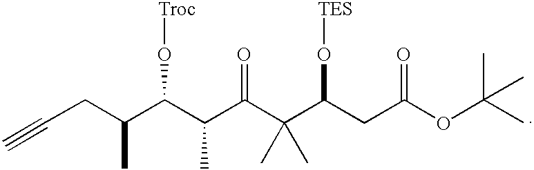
C(CC(C(C(C(C(C(CC(OC(C)(C)C)=O)O[TES])(C)C)=O)C)O[Troc])C)#C
